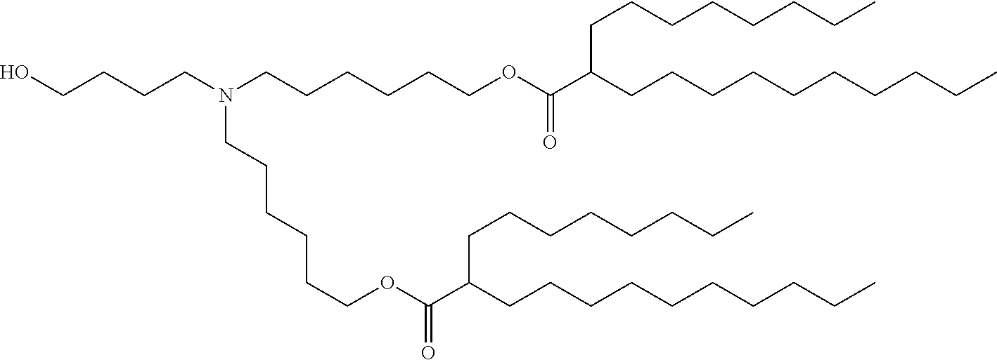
OCCCCN(CCCCCCOC(C(CCCCCCCCCC)CCCCCCCC)=O)CCCCCCOC(C(CCCCCCCCCC)CCCCCCCC)=O
